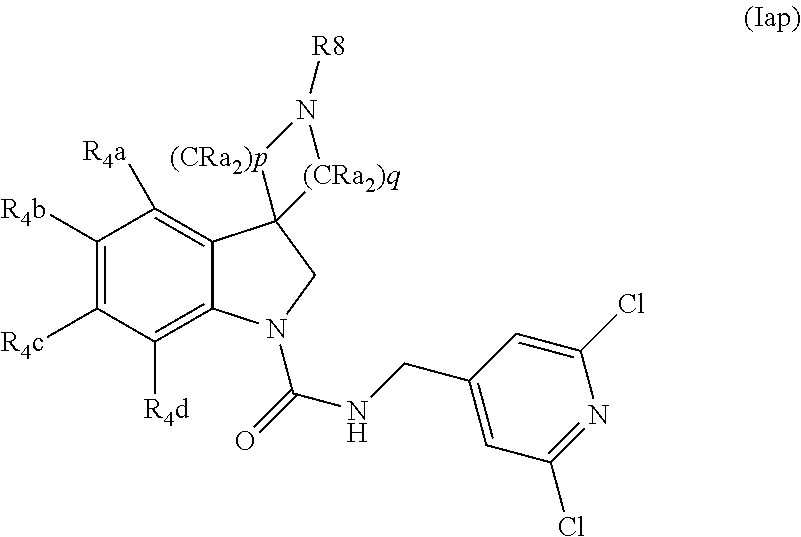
C1([R4b])=C([R4c])C([R4d])=C2C(=C1[R4a])C1(CN2C(=O)NCC2=CC(Cl)=NC(Cl)=C2)[(CRa2)p]N([R8])[(CRa2)q]1
